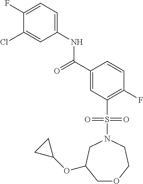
C1(F)=CC=C(NC(C2=CC(S(N3CC(OC4CC4)COCC3)(=O)=O)=C(F)C=C2)=O)C=C1Cl
